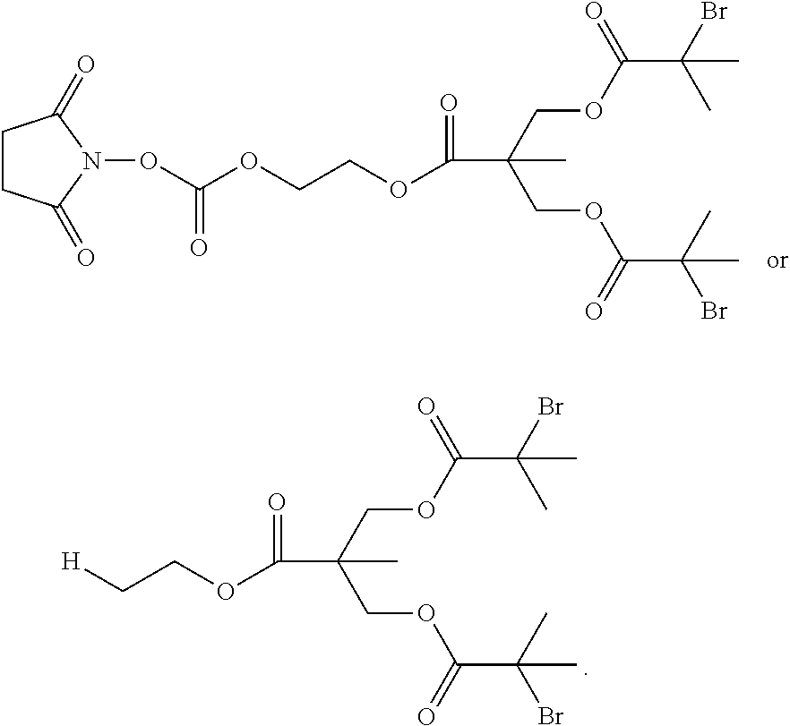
O(CCOC(=O)C(COC(C(Br)(C)C)=O)(COC(C(C)(Br)C)=O)C)C(ON1C(=O)CCC1=O)=O.[H]CCOC(=O)C(COC(C(Br)(C)C)=O)(COC(C(C)(Br)C)=O)C
